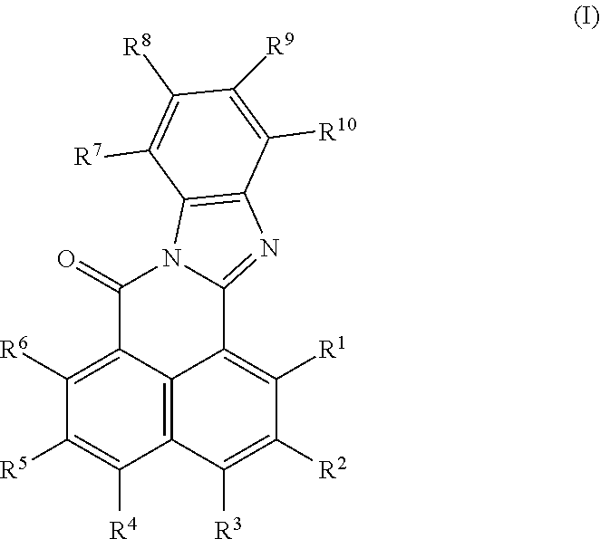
C1([R6])=C2C3=C(C([R4])=C1[R5])C([R3])=C([R2])C([R1])=C3C1=NC3=C(N1C2=O)C([R7])=C([R8])C([R9])=C3[R10]
